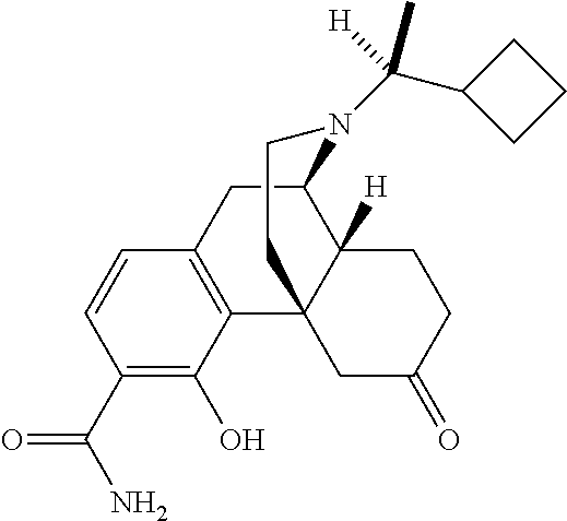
C1(C(N)=O)=C(O)C2=C(C=C1)CC1C3([H])C2(CC(=O)CC3)CCN1C(C1CCC1)([H])C
